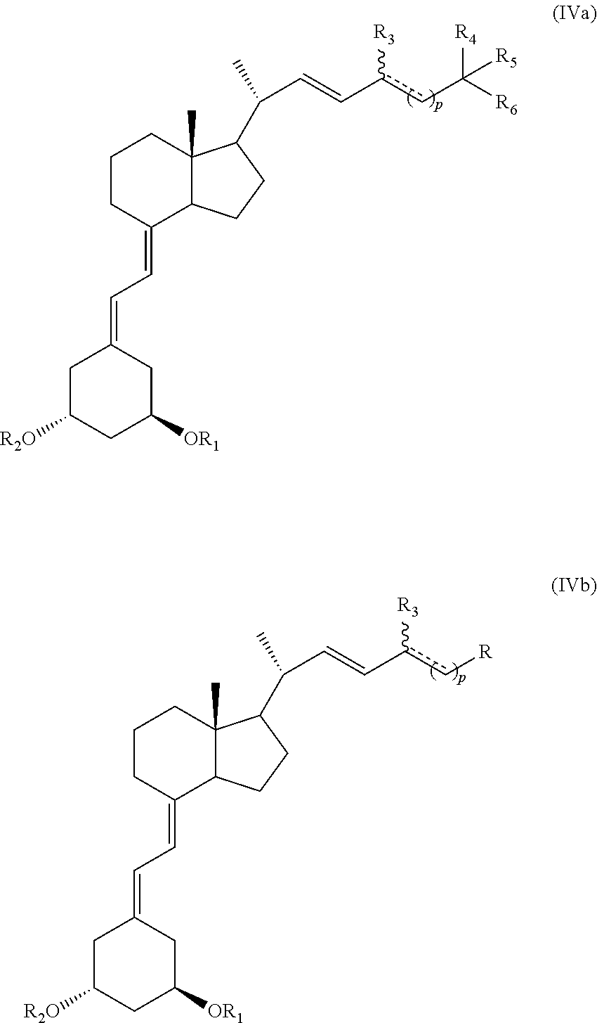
C1C([R2O])CC([OR1])CC1=CC=C1C2C(C)(CCC1)C(C(C)C=Cc(cC([R6])([R4])[R5])[R3])CC2.C1C([R2O])CC([OR1])CC1=CC=C1C2C(C)(CCC1)C(C(C)C=Cc(c[R])[R3])CC2
